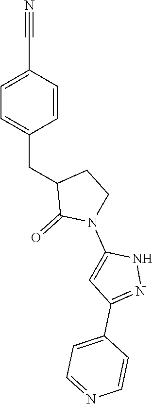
C1=C(C#N)C=CC(CC2C(=O)N(C3=CC(C4=CC=NC=C4)=NN3)CC2)=C1
